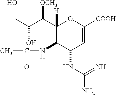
OCC(O)C([OCH3])C1([H])C(NC(=O)C)C(NC(N)=N)C=C([COOH])O1
